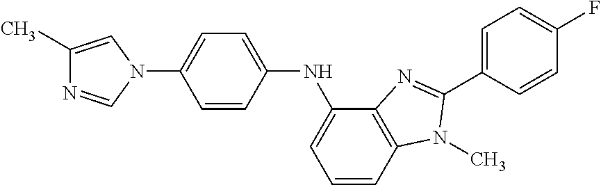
C1(C)=CN(C2=CC=C(NC3=CC=CC4=C3N=C(C3=CC=C(F)C=C3)N4C)C=C2)C=N1
